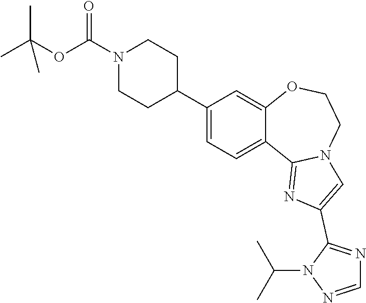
C1(C2CCN(C(OC(C)(C)C)=O)CC2)=CC=C2C(=C1)OCCN1C2=NC(C2=NC=NN2C(C)C)=C1
